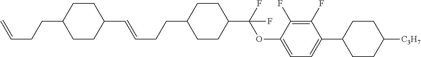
C1(C=CCCC2CCC(C(OC3=CC=C(C4CCC([C3H7])CC4)C(F)=C3F)(F)F)CC2)CCC(CCC=C)CC1
